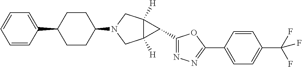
C1=CC(C2CCC(N3CC4([H])C([H])(C3)C4C3=NN=C(C4=CC=C(C(F)(F)F)C=C4)O3)CC2)=CC=C1
